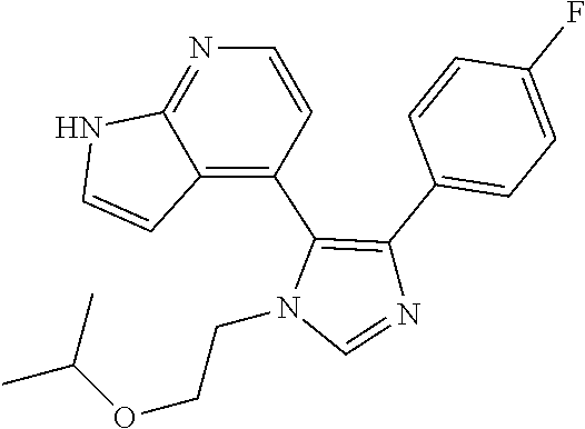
C(OCCN1C=NC(C2=CC=C(F)C=C2)=C1C1=C2C(=NC=C1)NC=C2)(C)C
